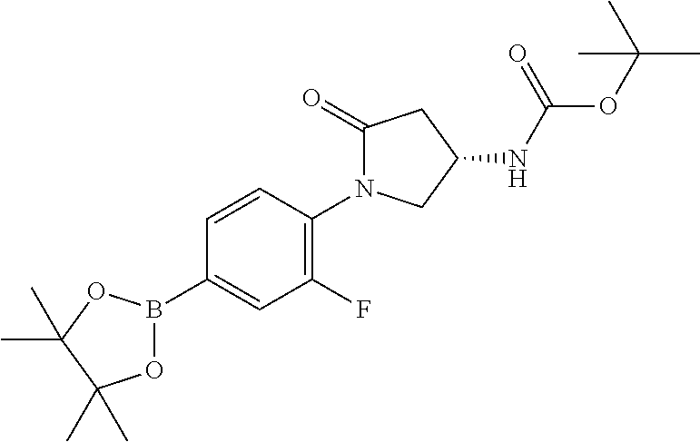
C1(B2OC(C)(C)C(C)(C)O2)=CC(F)=C(N2C(=O)CC(NC(OC(C)(C)C)=O)C2)C=C1
